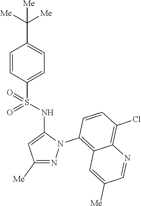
C1=CC(S(NC2=CC([Me])=NN2C2=C3C(=C(Cl)C=C2)N=CC([Me])=C3)(=O)=O)=CC=C1C([Me])([Me])[Me]
